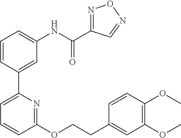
C1=CC(C2=CC=CC(OCCC3=CC(OC)=C(OC)C=C3)=N2)=CC(NC(C2=NON=C2)=O)=C1
